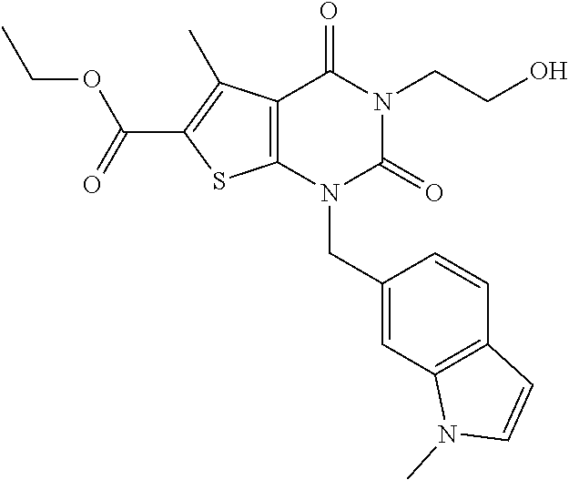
C12=C(N(CC3=CC4=C(C=C3)C=CN4C)C(=O)N(CCO)C1=O)SC(C(=O)OCC)=C2C
